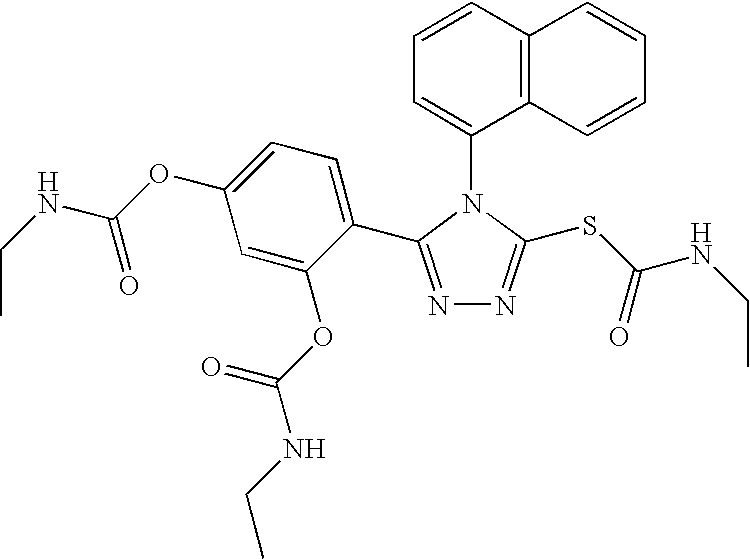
C1=CC2=C(C(N3C(SC(NCC)=O)=NN=C3C3=CC=C(OC(NCC)=O)C=C3OC(NCC)=O)=C1)C=CC=C2
